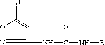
C1(NC(NB)=O)=NOC([R1])=C1
